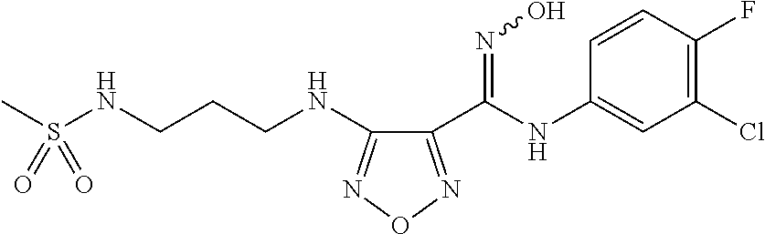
C1(C(NC2=CC(Cl)=C(F)C=C2)=NO)=NON=C1NCCCNS(=O)(=O)C
